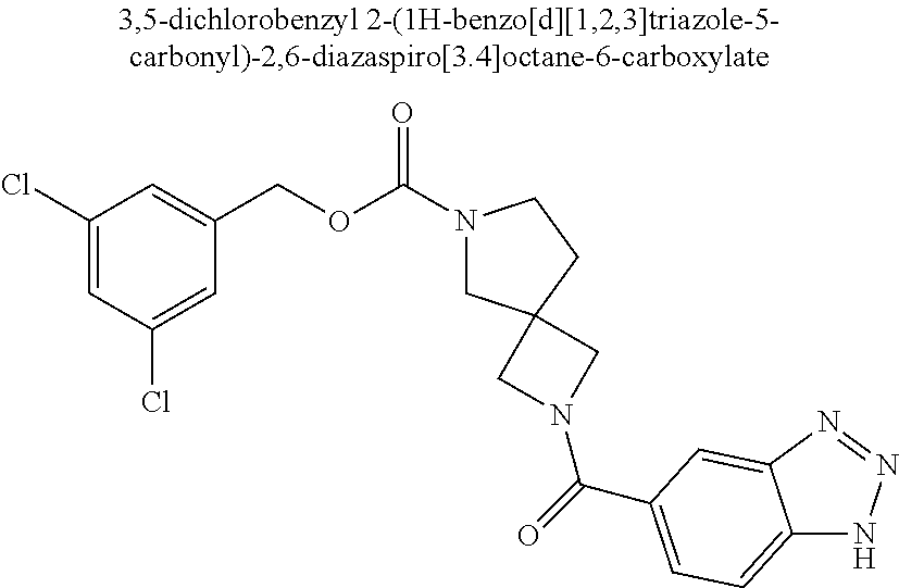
C1(Cl)=CC(Cl)=CC(COC(N2CC3(CC2)CN(C(=O)C2=CC=C4NN=NC4=C2)C3)=O)=C1
